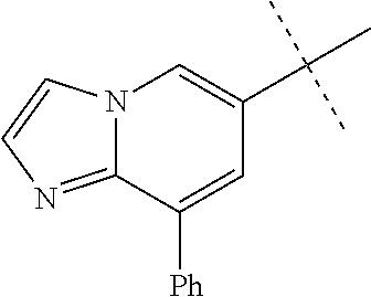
N12C(=NC=C1)C([Ph])=CC(C(C)(C)C)=C2
